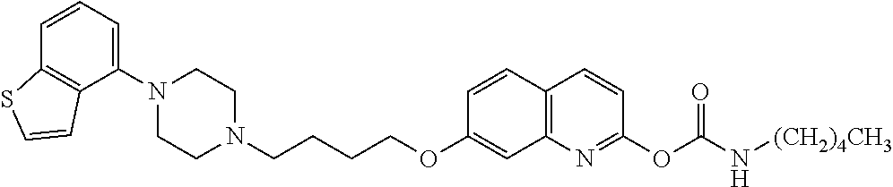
C1N(C2=CC=CC3=C2C=CS3)CCN(CCCCOC2=CC3=C(C=C2)C=CC(OC(N[(CH2)4CH3])=O)=N3)C1
